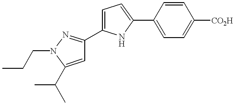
C1=CC(C2=CC=C(C3=NN(CCC)C(C(C)C)=C3)N2)=CC=C1[CO2H]
